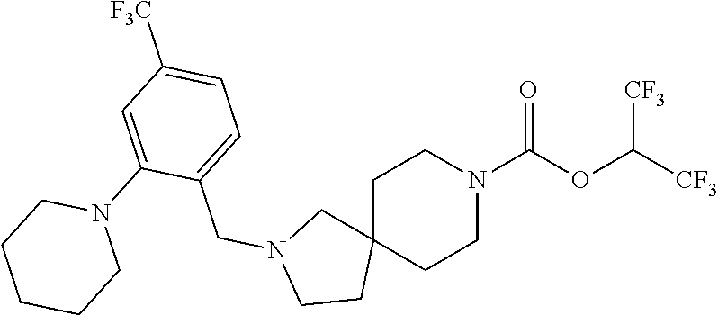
C1C2(CCN(C(OC([CF3])[CF3])=O)C1)CN(CC1=CC=C([F3C])C=C1N1CCCCC1)CC2
